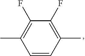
C1=CC(C)=C(F)C(F)=C1C
